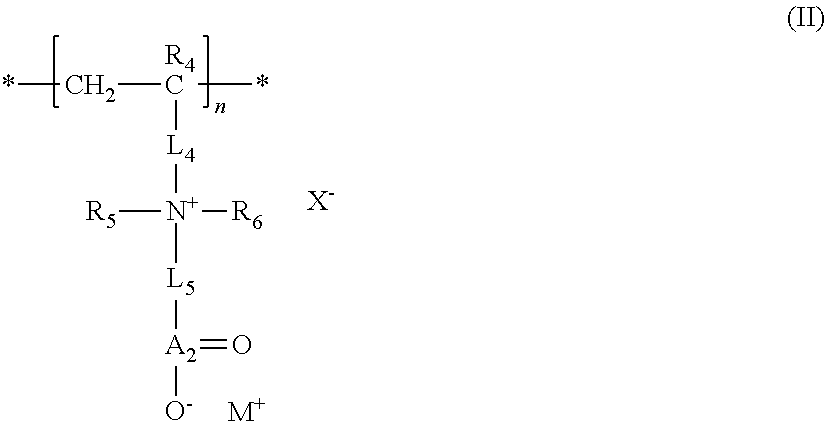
[X-].[L5]([A2]([O-])=O)[N+]([R6])([R5])[L4][R4C](*)C*.[M+]
